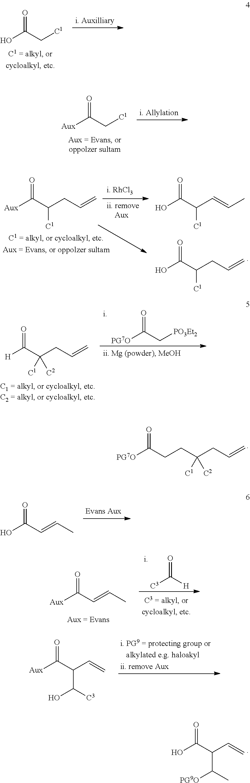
OC(C[C1])=O.[Aux]C(C[C1])=O.[H]C(C([C1])(CC=C)[C2])=O.[PG7O]C(C[PO3Et2])=O.OC(C=CC)=O.[Aux]C(C=CC)=O.[C3]C([H])=O.[Aux]C(C(C=C)C([C3])O)=O.[Aux]C(C([C1])CC=C)=O.OC(C([C1])C=CC)=O.OC(C([C1])CC=C)=O.C(CC([C1])(CC=C)[C2])C([PG7O])=O.OC(C(C=C)C(C)[PG9O])=O
